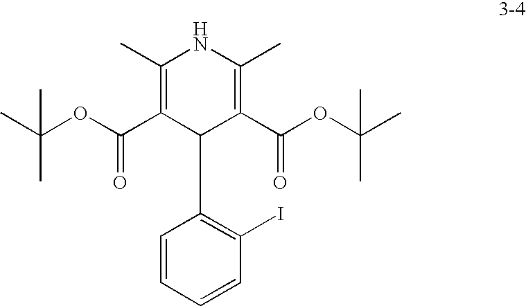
C1(C)=C(C(OC(C)(C)C)=O)C(C2=C(I)C=CC=C2)C(C(OC(C)(C)C)=O)=C(C)N1
